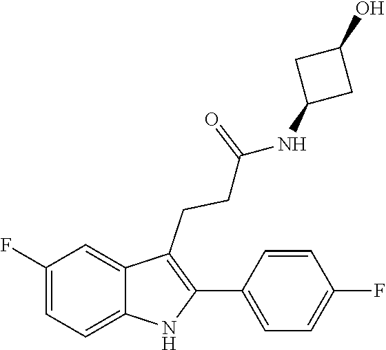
C1(C2=C(CCC(=O)NC3CC(O)C3)C3=CC(F)=CC=C3N2)=CC=C(F)C=C1
